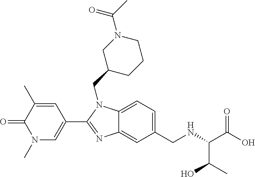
OC(C(NCC1=CC=C2C(=C1)N=C(C1=CN(C)C(=O)C(C)=C1)N2CC1CN(C(C)=O)CCC1)C(O)C)=O
